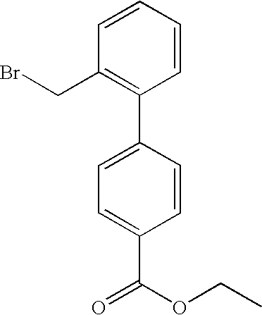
C(C1=C(C2=CC=C(C(=O)OCC)C=C2)C=CC=C1)Br
